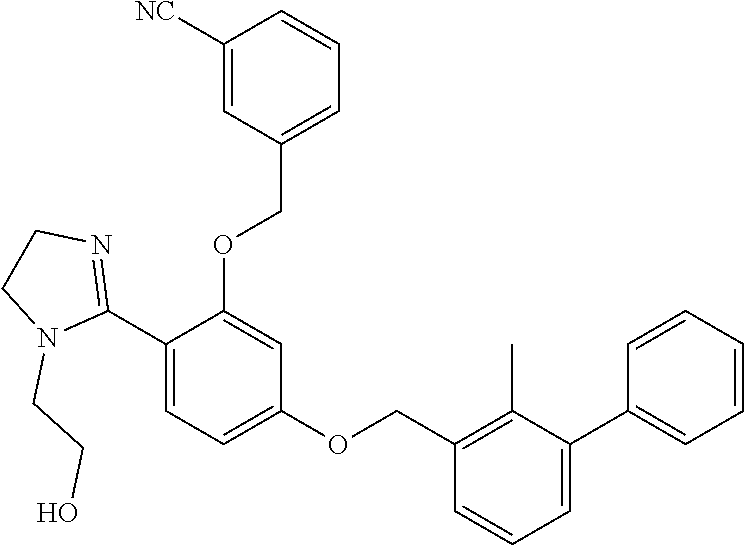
C1=CC=CC=C1C1=CC=CC(COC2=CC=C(C3=NCCN3CCO)C(OCC3=CC=CC([NC])=C3)=C2)=C1C
